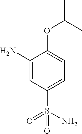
C1(N)=CC(S(N)(=O)=O)=CC=C1OC(C)C
